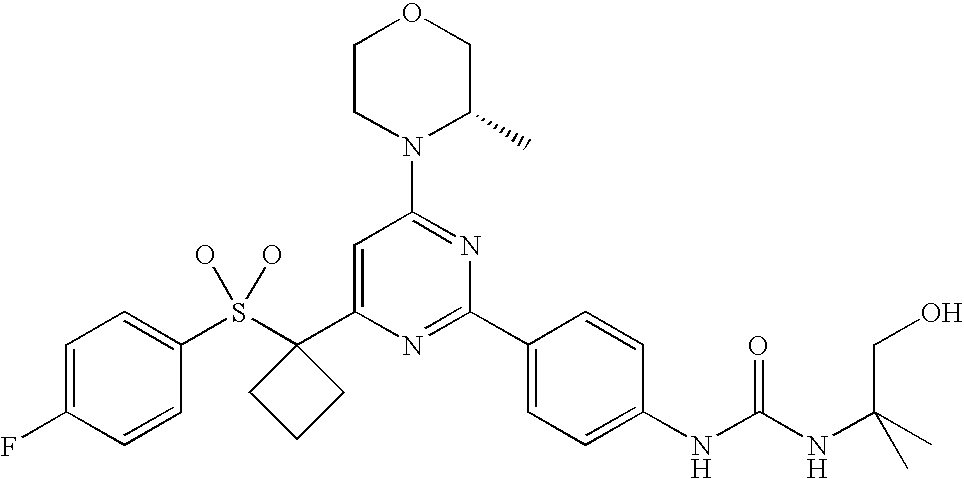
S(C1(C2=CC(N3C(C)COCC3)=NC(C3=CC=C(NC(NC(CO)(C)C)=O)C=C3)=N2)CCC1)(O)(O)C1=CC=C(F)C=C1
